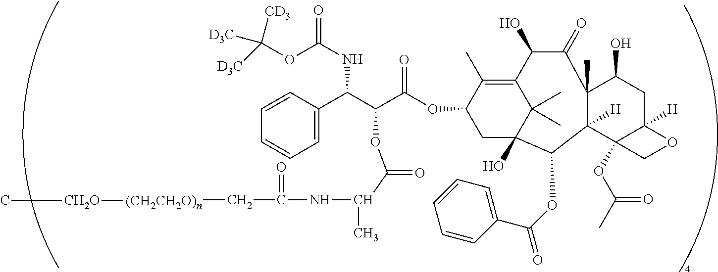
C1=C(C(C(C(OC2C(C)=C3C(C)(C)C(O)(C2)C(OC(C2=CC=CC=C2)=O)C2([H])C(C)(C(=O)C3O)C(O)CC3([H])C2(OC(C)=O)CO3)=O)OC(=O)C(C)NC(=O)C[(CH2CH2O)n][CH2O]C)NC(=O)OC([D3C])([CD3])[D3C])C=CC=C1
